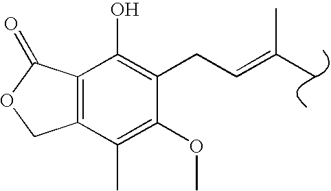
C12=C(C(C)=C(OC)C(CC=C(C)C)=C1O)COC2=O
